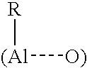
[R][(Al][O)]
